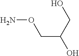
NOCC(CO)O
